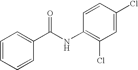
C1=CC=CC(C(NC2=C(Cl)C=C(Cl)C=C2)=O)=C1
